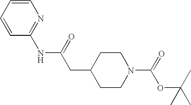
C1=CC(NC(CC2CCN(C(=O)OC(C)(C)C)CC2)=O)=NC=C1
